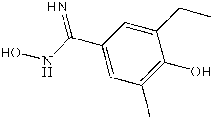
C1(CC)=CC(C(NO)=N)=CC(C)=C1O
